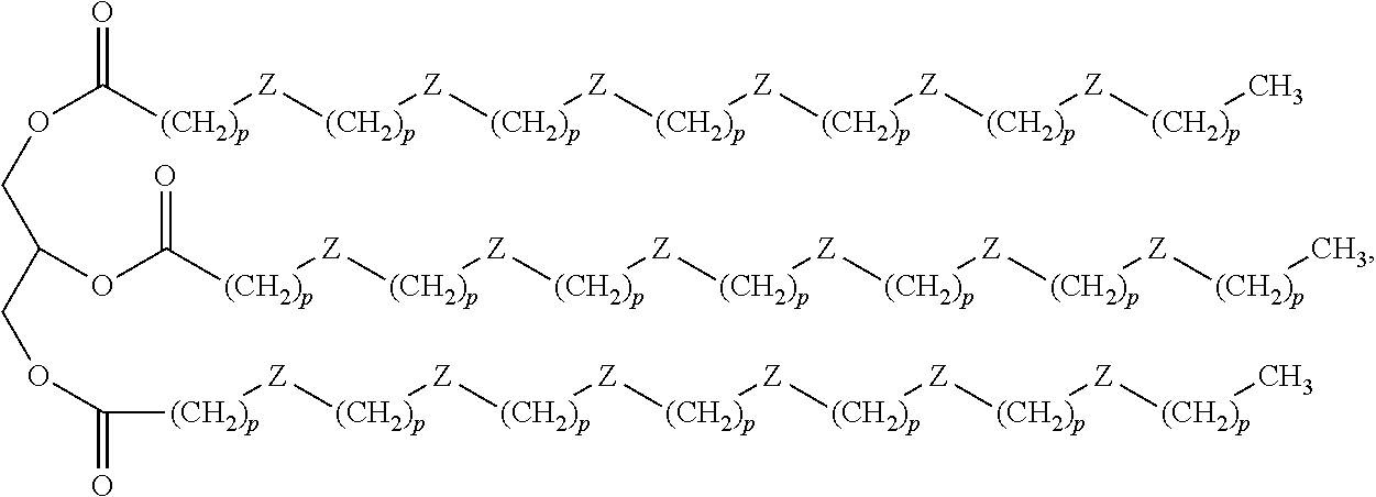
O(C([(CH2)p][Z][(CH2)p][Z][(CH2)p][Z][(CH2)p][Z][(CH2)p][Z][(CH2)p][Z][(CH2)p]C)=O)CC(COC(=O)[(CH2)p][Z][(CH2)p][Z][(CH2)p][Z][(CH2)p][Z][(CH2)p][Z][(CH2)p][Z][(CH2)p]C)OC([(CH2)p][Z][(CH2)p][Z][(CH2)p][Z][(CH2)p][Z][(CH2)p][Z][(CH2)p][Z][(CH2)p]C)=O
